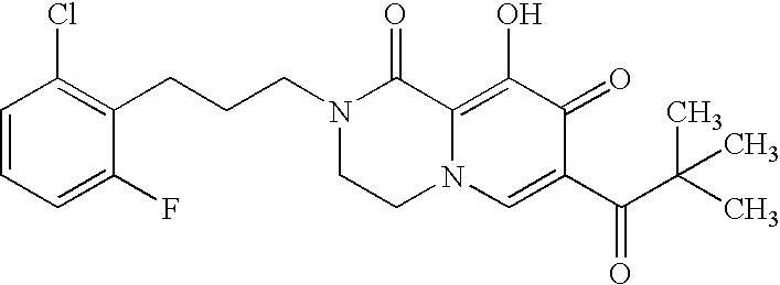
C1=CC=C(F)C(CCCN2CCN3C(=C(O)C(=O)C(C(C(C)(C)C)=O)=C3)C2=O)=C1Cl
